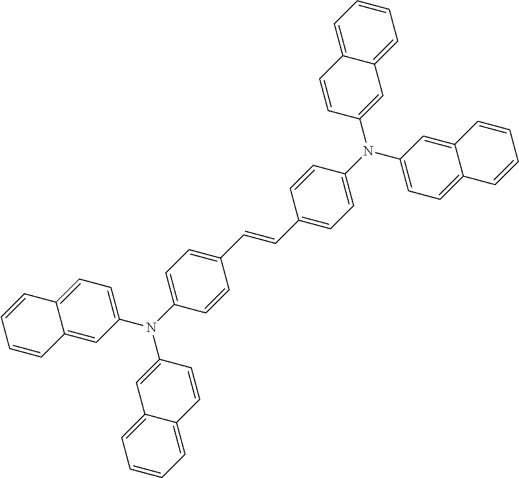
C1(N(C2=CC=C(C=CC3=CC=C(N(C4=CC5=CC=CC=C5C=C4)C4=CC=C5C(=C4)C=CC=C5)C=C3)C=C2)C2=CC3=CC=CC=C3C=C2)=CC=C2C(=C1)C=CC=C2
